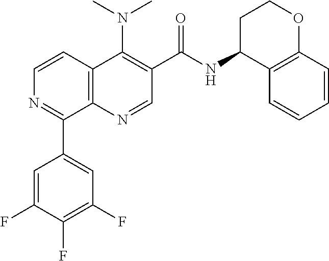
C12=C(N=CC(C(=O)NC3C4=C(OCC3)C=CC=C4)=C1N(C)C)C(C1=CC(F)=C(F)C(F)=C1)=NC=C2
